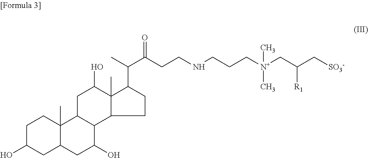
C1C(O)CC2C(C)(C1)C1C(C(O)C2)C2C(C)(C(O)C1)C(C(C(=O)CCNCCC[N+](CC(C[SO3-])[R1])(C)C)C)CC2
